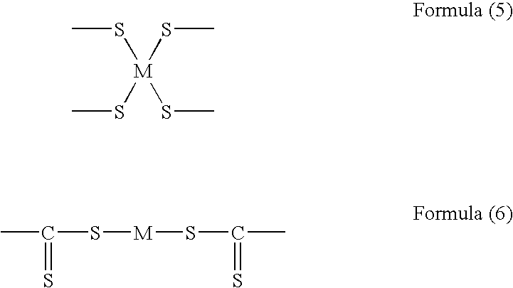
CS[M](SC)(SC)SC.CC(S[M]SC(C)=S)=S
